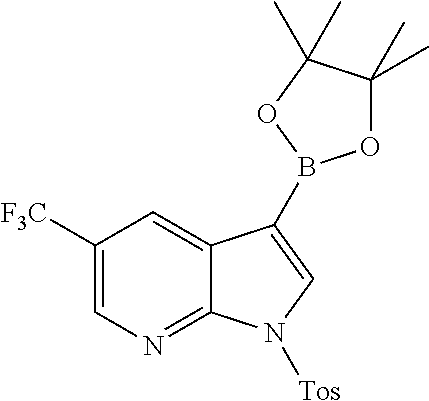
C1([F3C])=CN=C2C(=C1)C(B1OC(C)(C)C(C)(C)O1)=CN2[Tos]
